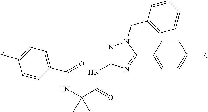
C(NC(C(NC1=NN(CC2=CC=CC=C2)C(C2=CC=C(F)C=C2)=N1)=O)(C)C)(C1=CC=C(F)C=C1)=O
